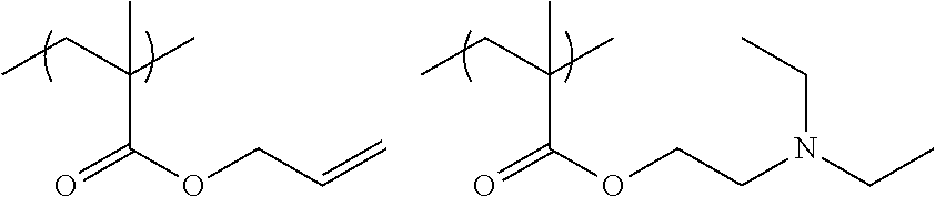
CCC(C)(C)C(OCC=C)=O.CCC(C)(C)C(OCCN(CC)CC)=O
